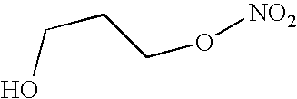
C(CCO[NO2])O
